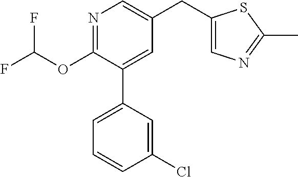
C1(OC(F)F)=NC=C(CC2=CN=C(C)S2)C=C1C1=CC=CC(Cl)=C1
